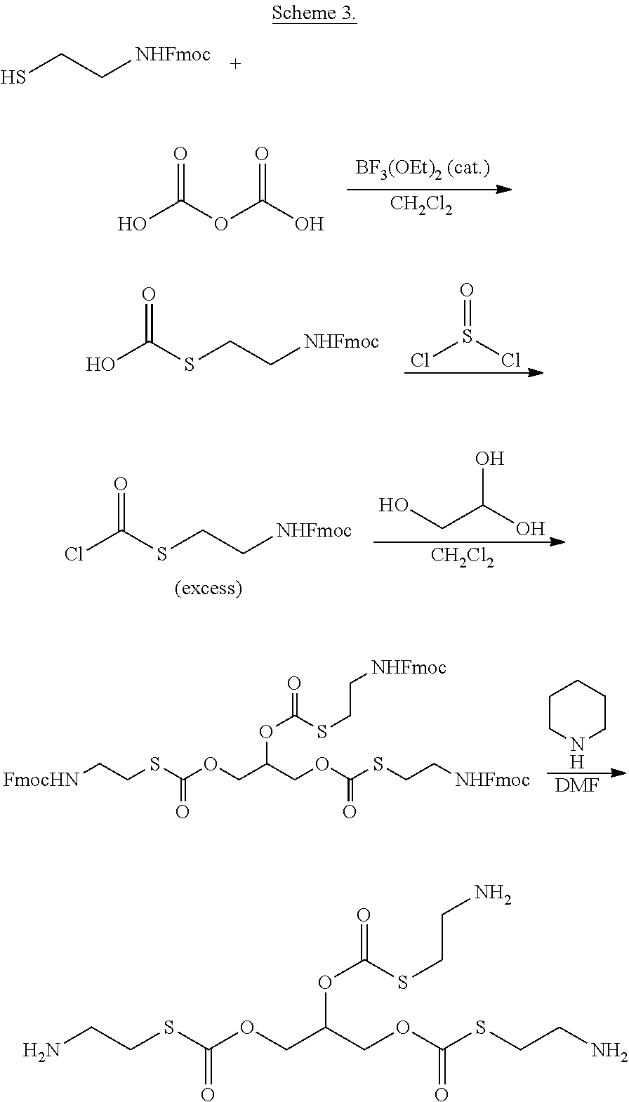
C1CNCCC1.[DMF].[FmocHN]CCSC(OCC(COC(SCC[NHFmoc])=O)OC(=O)SCC[NHFmoc])=O.SCC[NHFmoc].O=C(OC(O)=O)O.[CH2Cl2].O=S(Cl)Cl.O=C(SCC[NHFmoc])O.O=C(SCC[NHFmoc])Cl.OC(O)CO.[CH2Cl2].NCCSC(OCC(COC(SCCN)=O)OC(=O)SCCN)=O
